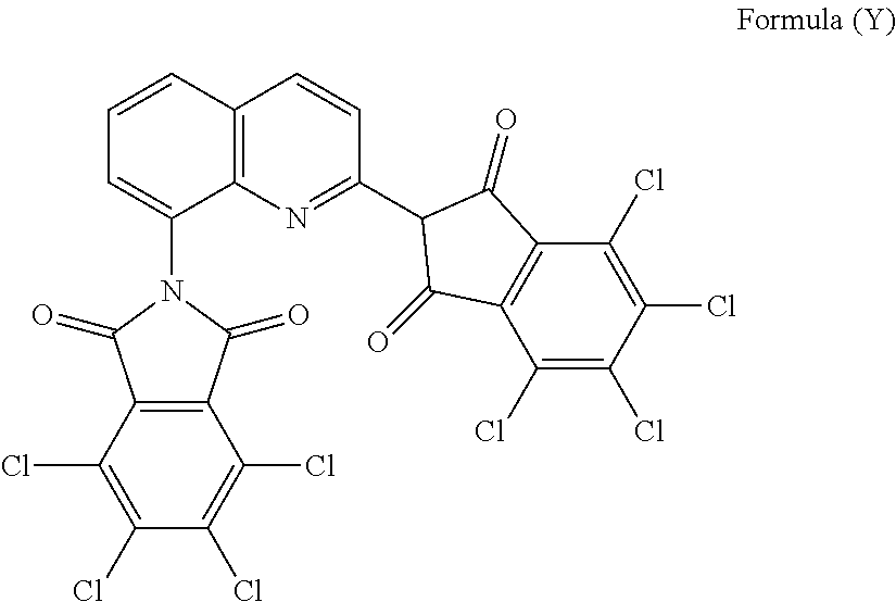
C12=C(N=C(C3C(=O)C4=C(C(Cl)=C(Cl)C(Cl)=C4Cl)C3=O)C=C1)C(N1C(=O)C3=C(C1=O)C(Cl)=C(Cl)C(Cl)=C3Cl)=CC=C2
